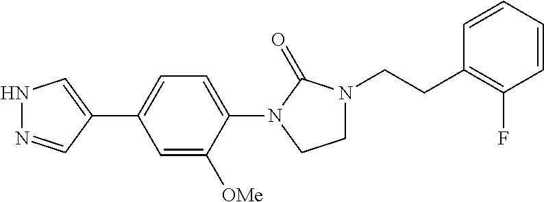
N1N=CC(C2=CC=C(N3CCN(CCC4=C(F)C=CC=C4)C3=O)C([OMe])=C2)=C1
